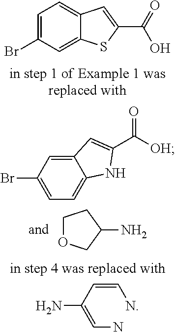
C1OCC(N)C1.C(N)=C(C=CN)N.C1=C(Br)C=C2C(=C1)C=C(C(O)=O)S2.C1=C(Br)C=C2C(=C1)NC(C(=O)[OH])=C2
